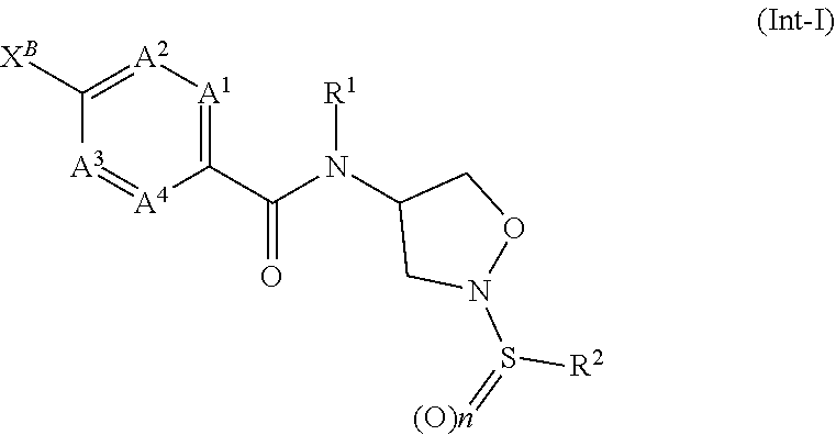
C1(C(N(C2CN(S(=[(O)n])[R2])OC2)[R1])=O)=[A1][A2]=C([XB])[A3]=[A4]1
